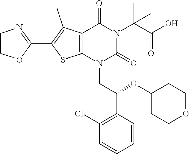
C12=C(N(CC(C3=C(Cl)C=CC=C3)OC3CCOCC3)C(=O)N(C(C(O)=O)(C)C)C1=O)SC(C1=NC=CO1)=C2C
